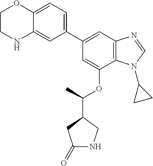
C1(C2=CC3=C(C(OC(C4CC(=O)NC4)C)=C2)N(C2CC2)C=N3)=CC=C2C(=C1)NCCO2
